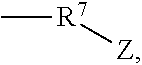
C[R7][Z]
